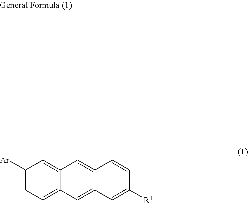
C1([Ar])=CC=C2C(=C1)C=C1C(=C2)C=C([R1])C=C1
